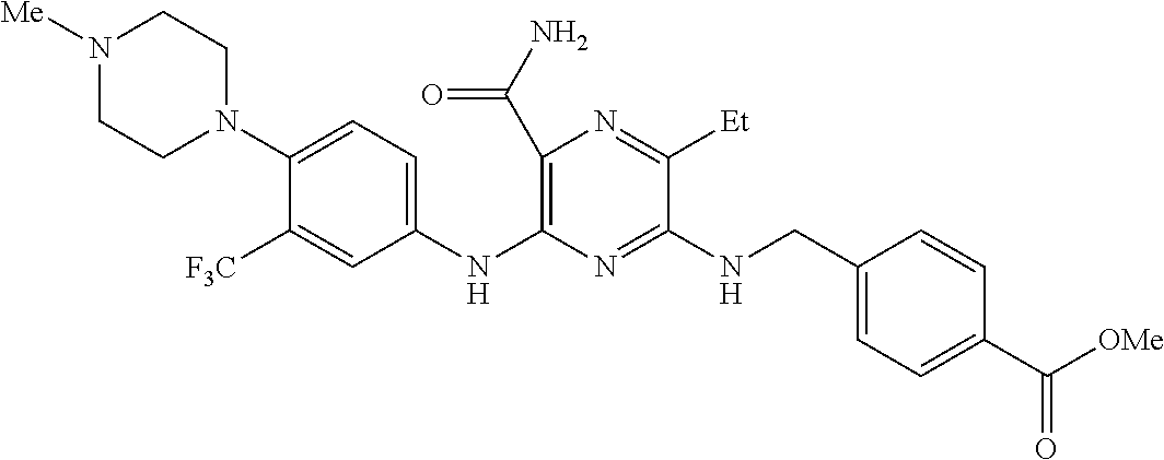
C1(C(N)=O)=C(NC2=CC=C(N3CCN([Me])CC3)C([F3C])=C2)N=C(NCC2=CC=C(C([OMe])=O)C=C2)C([Et])=N1
